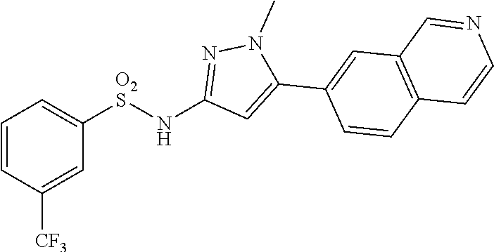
C1=CC([CF3])=CC([O2S]NC2=NN(C)C(C3=CC4=C(C=C3)C=CN=C4)=C2)=C1
